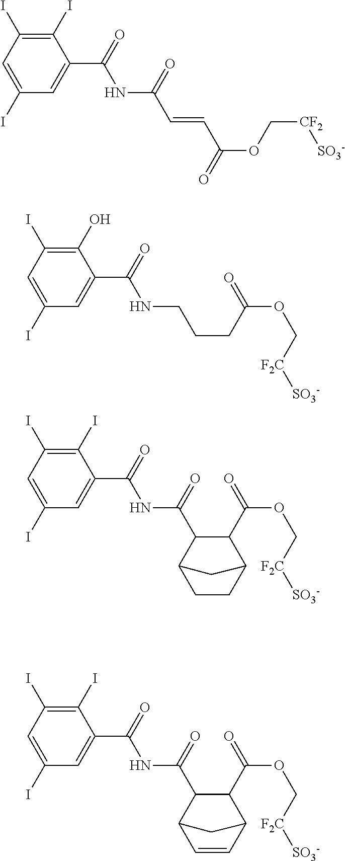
C1(O)=C(I)C=C(I)C=C1C(=O)NCCCC(OC[F2C][SO3-])=O.C1(I)=C(I)C=C(I)C=C1C(=O)NC(C1C(C(=O)OC[F2C][SO3-])C2CCC1C2)=O.C1(I)=C(I)C=C(I)C=C1C(=O)NC(C=CC(OC[CF2][SO3-])=O)=O.C1(I)=C(I)C=C(I)C=C1C(=O)NC(C1C(C(=O)OC[F2C][SO3-])C2C=CC1C2)=O
